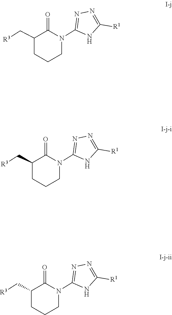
C1(C[R3])CCCN(C2=NN=C([R1])N2)C1=O.C1(C[R3])CCCN(C2=NN=C([R1])N2)C1=O.C1(C[R3])CCCN(C2=NN=C([R1])N2)C1=O
